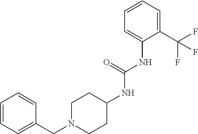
C1(C(F)(F)F)=CC=CC=C1NC(NC1CCN(CC2=CC=CC=C2)CC1)=O
